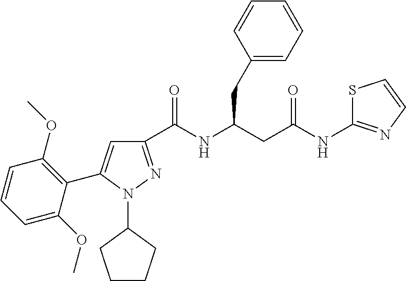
C1(C(NC(CC(NC2=NC=CS2)=O)CC2=CC=CC=C2)=O)=NN(C2CCCC2)C(C2=C(OC)C=CC=C2OC)=C1
